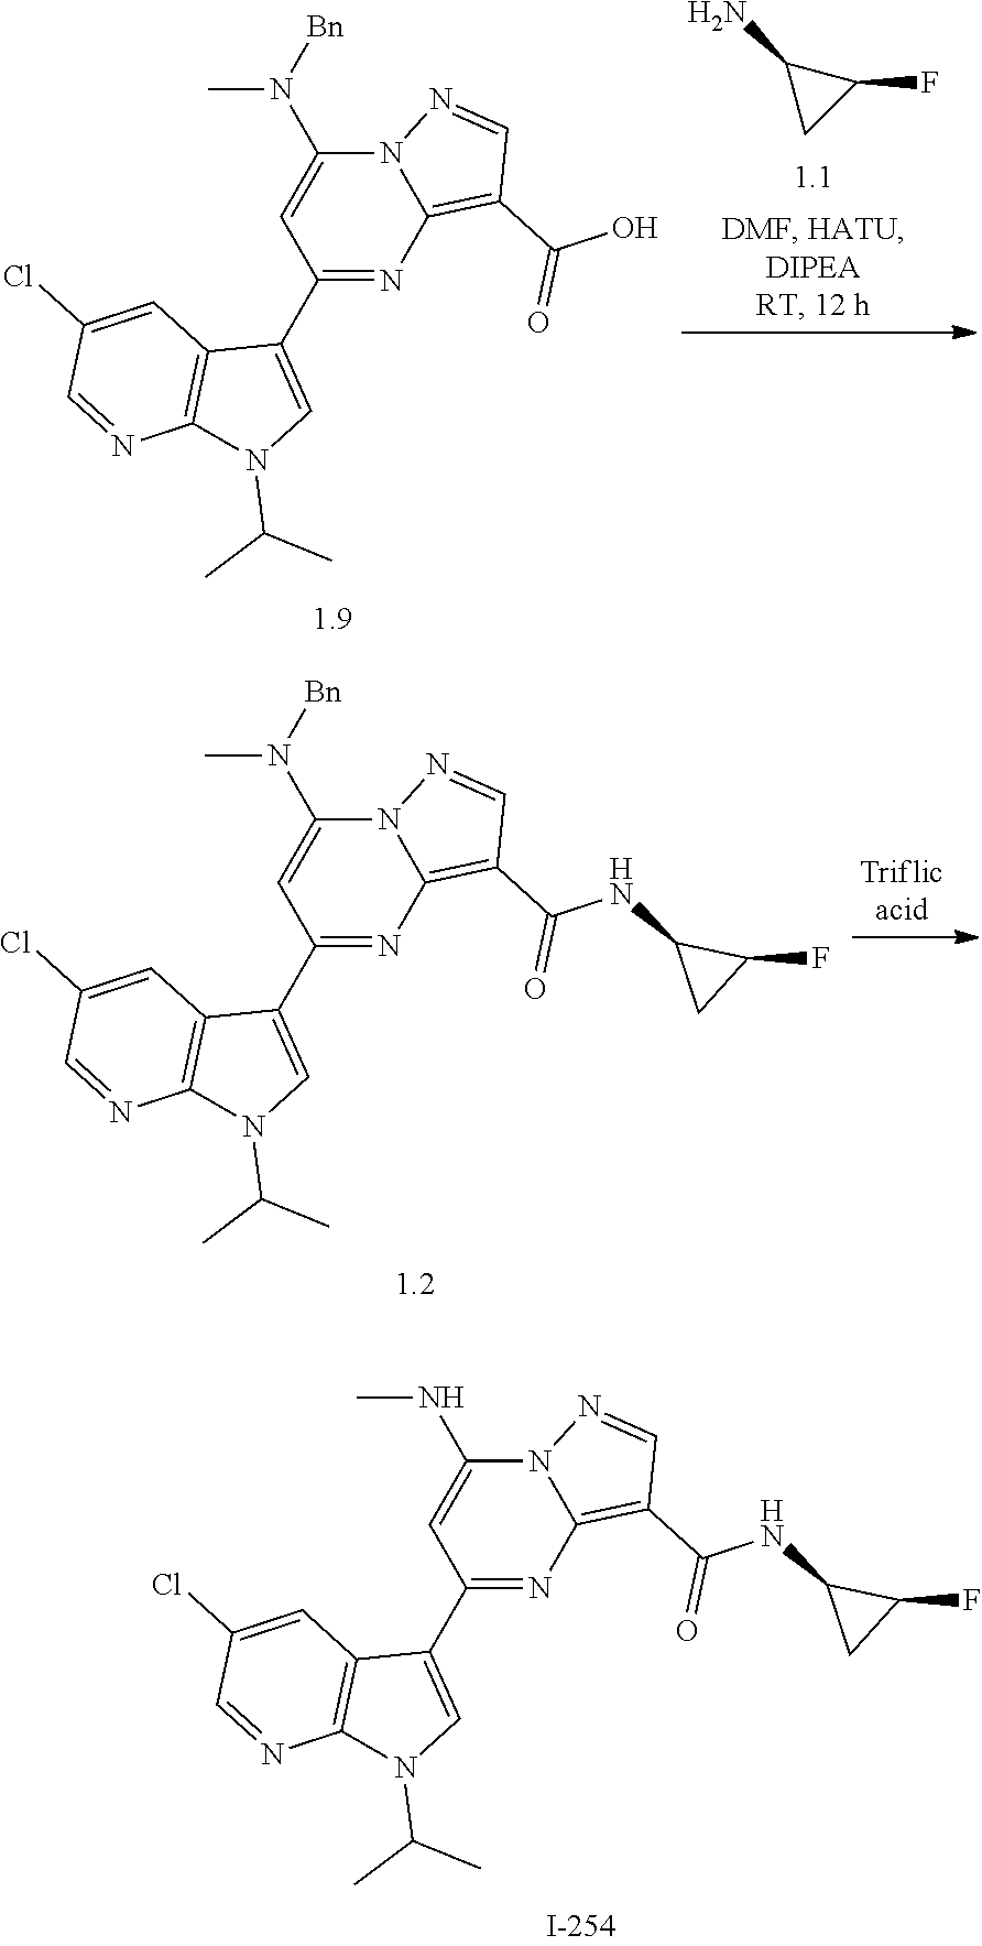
C1(F)C(N)C1.C1(N(C)[Bn])=CC(C2=CN(C(C)C)C3=C2C=C(Cl)C=N3)=NC2=C(C(=O)O)C=NN12.C1(N(C)[Bn])=CC(C2=CN(C(C)C)C3=C2C=C(Cl)C=N3)=NC2=C(C(=O)NC3CC3F)C=NN12.C1(NC)=CC(C2=CN(C(C)C)C3=C2C=C(Cl)C=N3)=NC2=C(C(=O)NC3CC3F)C=NN12
